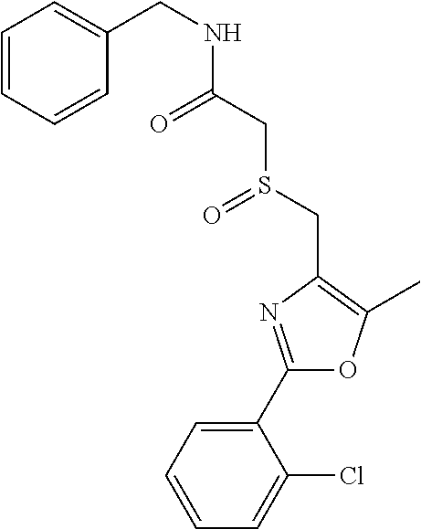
C1=CC=C(C2=NC(CS(=O)CC(=O)NCC3=CC=CC=C3)=C(C)O2)C(Cl)=C1
